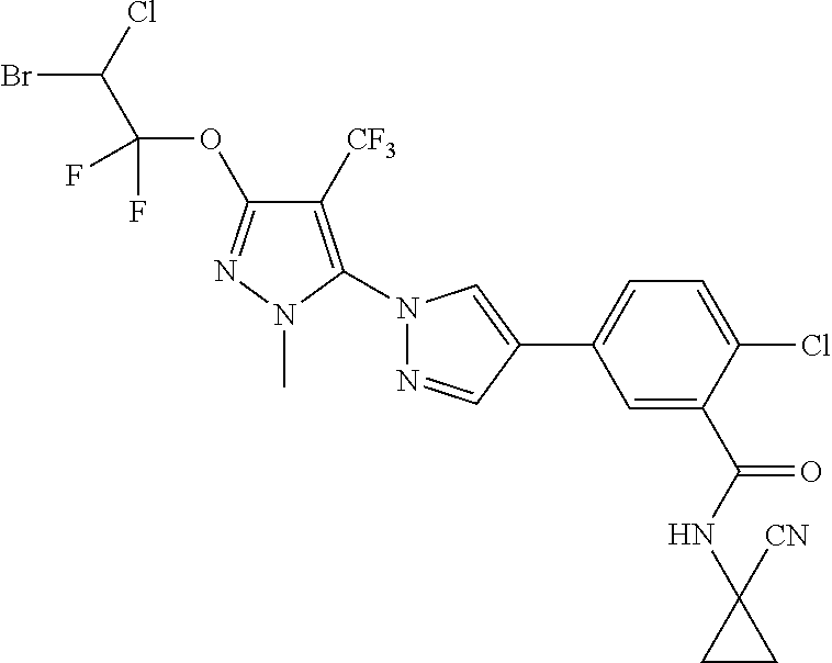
BrC(Cl)C(OC1=NN(C)C(N2N=CC(C3=CC=C(Cl)C(C(NC4([CN])CC4)=O)=C3)=C2)=C1[CF3])(F)F
